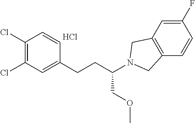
C1(Cl)=C(Cl)C=C(CCC(N2CC3=C(C=CC(F)=C3)C2)COC)C=C1.Cl
